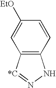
C12=C([*C]=NN1)C=C([EtO])C=C2
